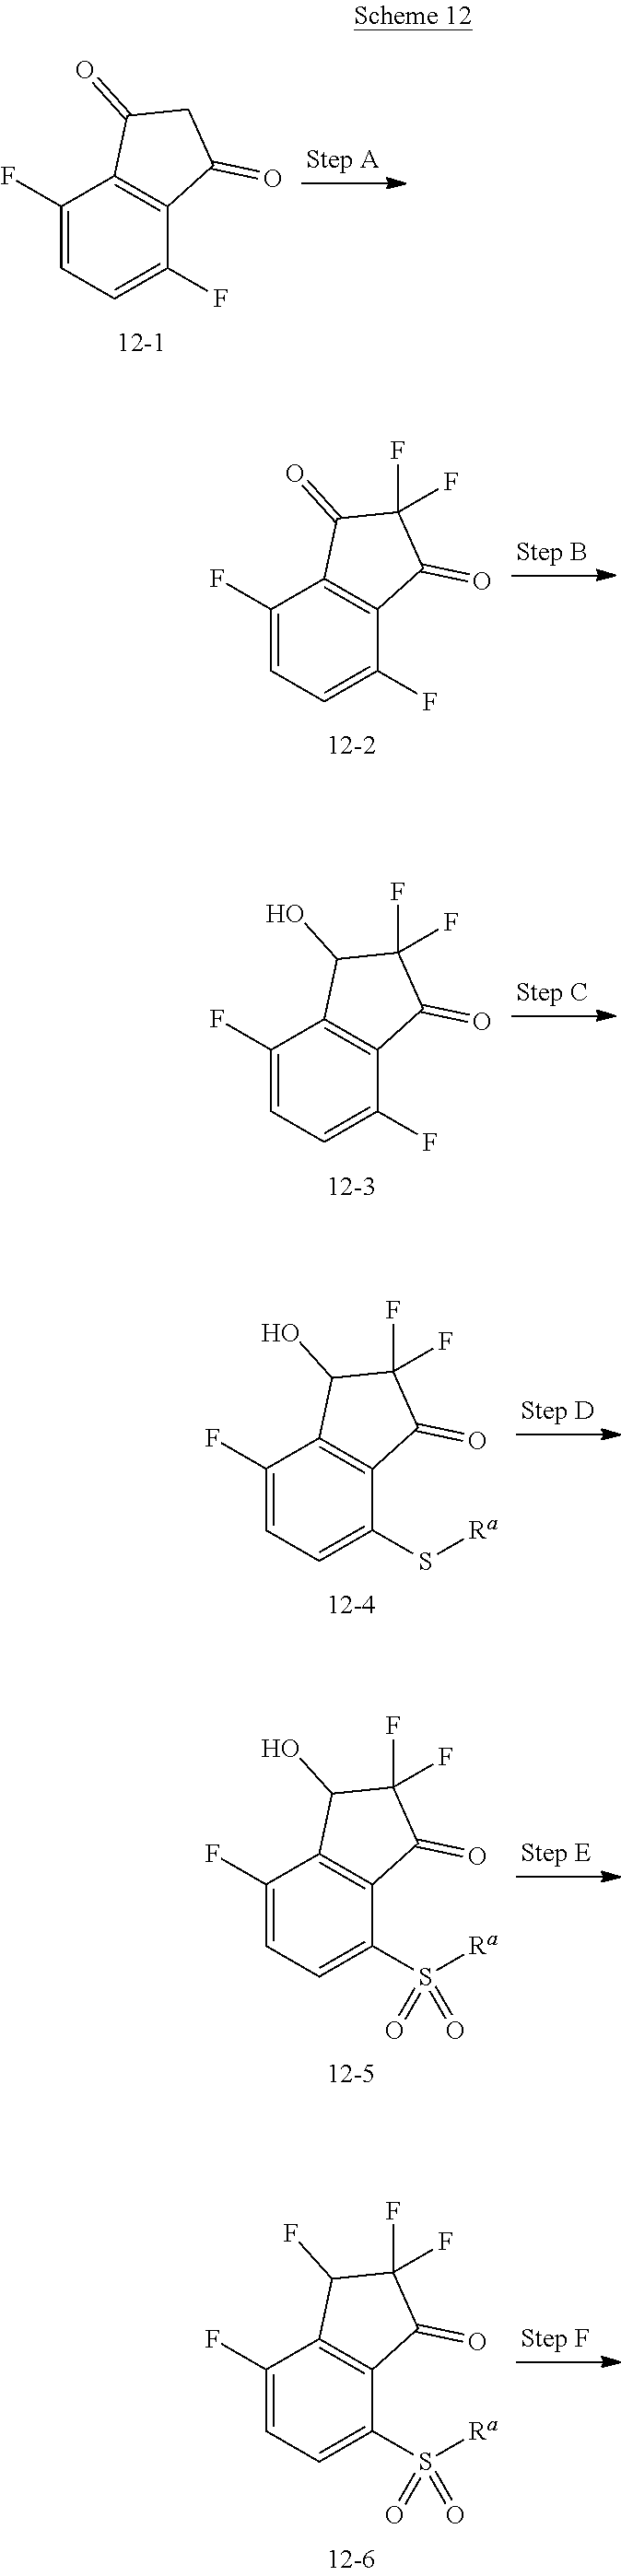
C1(F)=CC=C(F)C2=C1C(=O)CC2=O.C1(F)=CC=C(F)C2=C1C(=O)C(F)(F)C2=O.C1(F)=CC=C(F)C2=C1C(O)C(F)(F)C2=O.C1(F)=CC=C(S[Ra])C2=C1C(O)C(F)(F)C2=O.C1(F)=CC=C(S([Ra])(=O)=O)C2=C1C(O)C(F)(F)C2=O.C1(F)=CC=C(S([Ra])(=O)=O)C2=C1C(F)C(F)(F)C2=O
